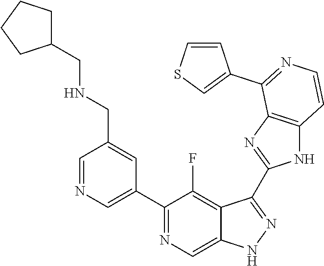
C1=NC=C(C2=NC=C3C(=C2F)C(C2=NC4=C(N2)C=CN=C4C2=CSC=C2)=NN3)C=C1CNCC1CCCC1
